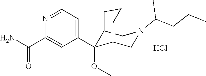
NC(C1=CC(C2(OC)C3CN(C(CCC)C)CC2CCC3)=CC=N1)=O.Cl
